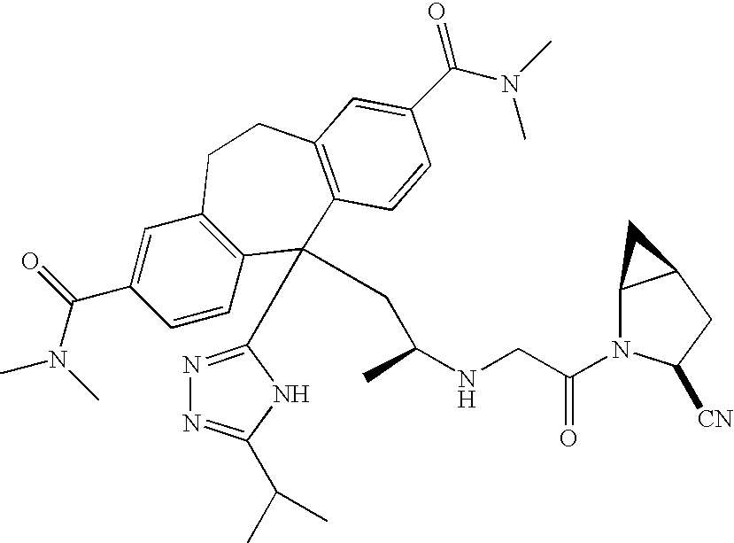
CN(C(C1=CC2=C(C=C1)C(C1=NN=C(C(C)C)N1)(CC(NCC(N1C3C(CC1[CN])C3)=O)C)C1=C(CC2)C=C(C(N(C)C)=O)C=C1)=O)C
